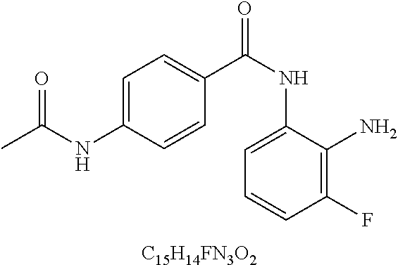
C1=C(NC(C)=O)C=CC(C(NC2=CC=CC(F)=C2N)=O)=C1.[C15H14FN3O2]
